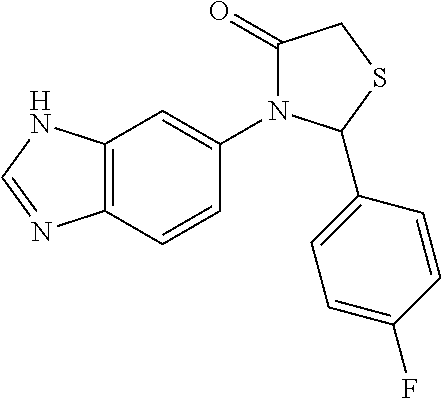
C12=C(C=CC(N3C(=O)CSC3C3=CC=C(F)C=C3)=C1)N=CN2
